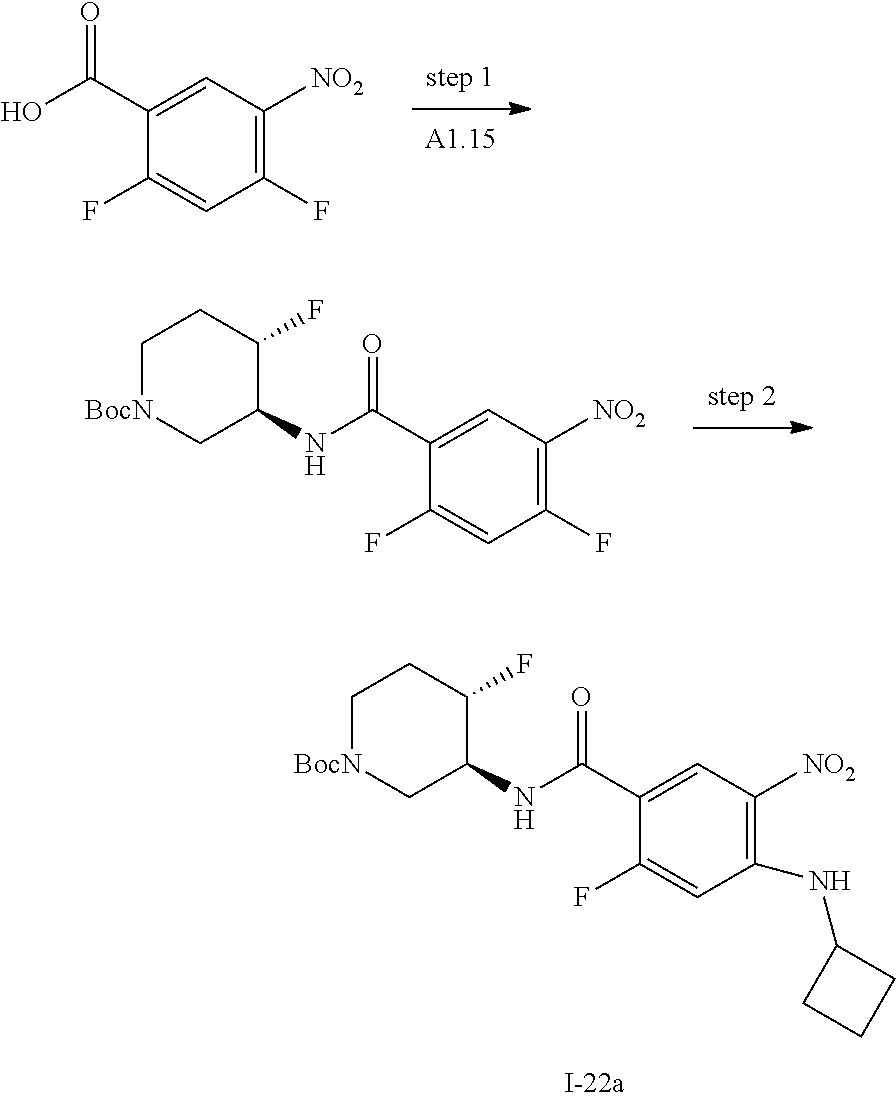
C1(C(NC2C(F)CC[BocN]C2)=O)=CC([NO2])=C(F)C=C1F.C1(C(NC2C(F)CC[BocN]C2)=O)=CC([NO2])=C(NC2CCC2)C=C1F.C1(C(O)=O)=CC([NO2])=C(F)C=C1F
